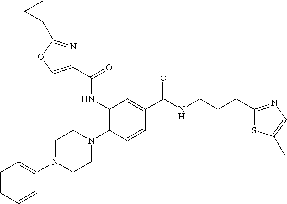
C1(NC(=O)C2=COC(C3CC3)=N2)=C(N2CCN(C3=C(C)C=CC=C3)CC2)C=CC(C(=O)NCCCC2=NC=C(C)S2)=C1
